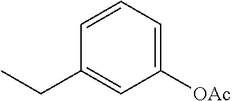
C1([OAc])=CC=CC(CC)=C1
